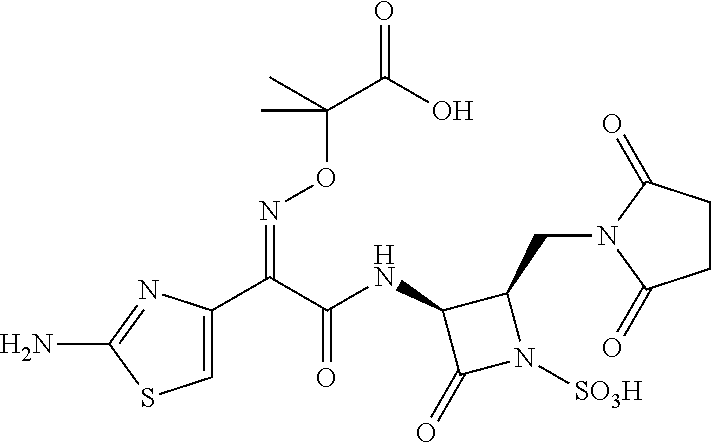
N1(CC2C(NC(C(C3=CSC(N)=N3)=NOC(C(=O)O)(C)C)=O)C(=O)N2[SO3H])C(=O)CCC1=O
